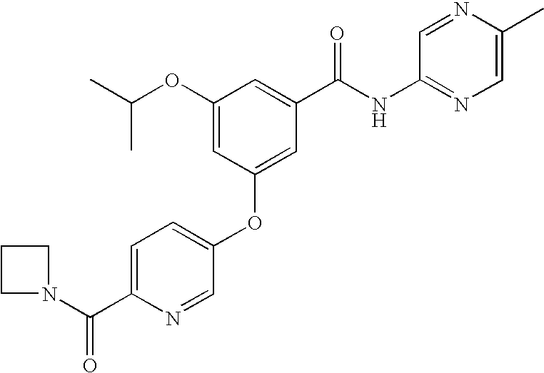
CC(OC1=CC(OC2=CC=C(C(N3CCC3)=O)N=C2)=CC(C(=O)NC2=NC=C(C)N=C2)=C1)C
